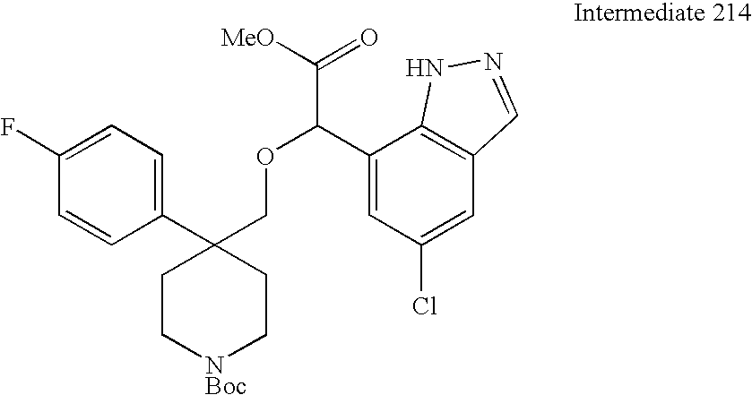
C1(C2(COC(C([MeO])=O)C3=CC(Cl)=CC4=C3NN=C4)CC[NBoc]CC2)=CC=C(F)C=C1
